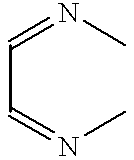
C(C=NC)=NC
